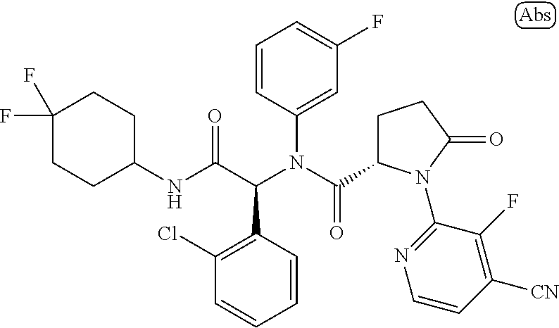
C1=CC(C(C(NC2CCC(F)(F)CC2)=O)N(C(=O)C2CCC(=O)N2C2=NC=CC([CN])=C2F)C2=CC(F)=CC=C2)=C(Cl)C=C1
